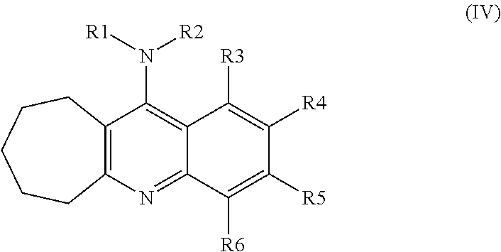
C12=C(C(N([R1])[R2])=C3C(=N1)C([R6])=C([R5])C([R4])=C3[R3])CCCCC2
